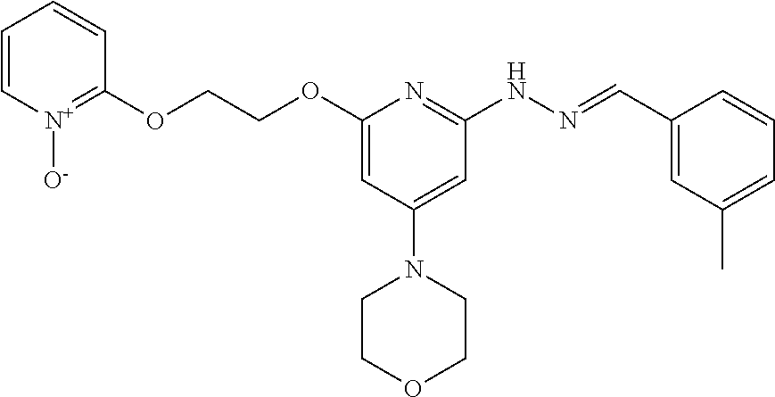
C1=C[N+]([O-])=C(OCCOC2=CC(N3CCOCC3)=CC(NN=CC3=CC(C)=CC=C3)=N2)C=C1
